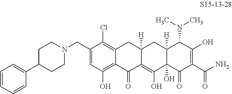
C12=C(Cl)C(CN3CCC(C4=CC=CC=C4)CC3)=CC(O)=C1C(=O)C1=C(O)C3(O)C([H])(CC1([H])C2)C(N(C)C)C(O)=C(C(N)=O)C3=O
